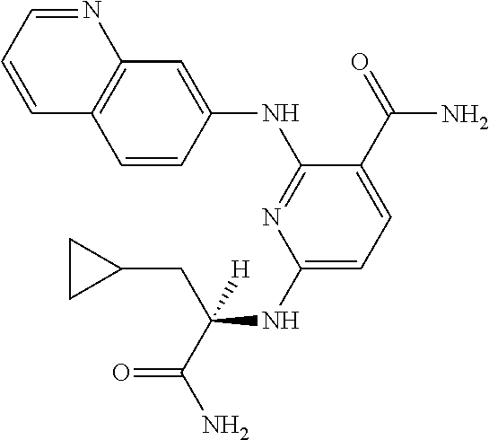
C1(NC(CC2CC2)(C(=O)N)[H])=CC=C(C(=O)N)C(NC2=CC3=C(C=C2)C=CC=N3)=N1
